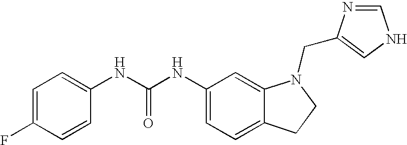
C1(NC(NC2=CC=C(F)C=C2)=O)=CC=C2C(=C1)N(CC1=CNC=N1)CC2
